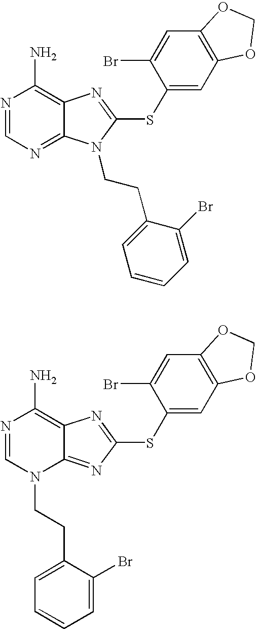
N1=CN=C2C(=C1N)N=C(SC1=CC3=C(C=C1Br)OCO3)N2CCC1=CC=CC=C1Br.N1=CN(CCC2=CC=CC=C2Br)C2=NC(SC3=CC4=C(C=C3Br)OCO4)=NC2=C1N
